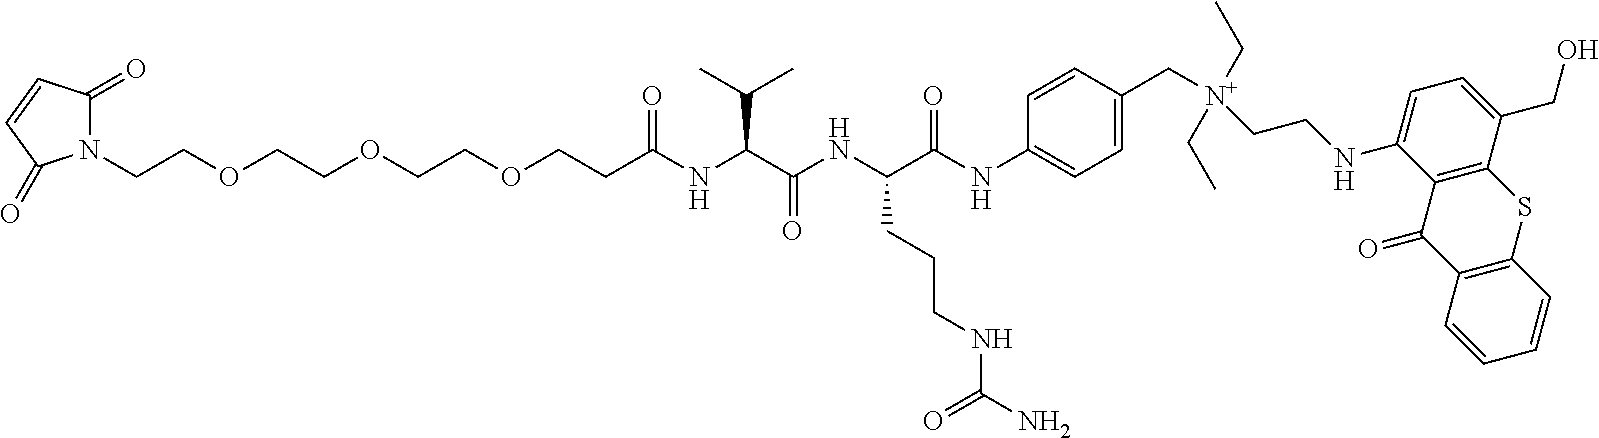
N1(CCOCCOCCOCCC(NC(C(NC(C(NC2=CC=C(C[N+](CCNC3=CC=C(CO)C4=C3C(=O)C3=C(S4)C=CC=C3)(CC)CC)C=C2)=O)CCCNC(N)=O)=O)C(C)C)=O)C(=O)C=CC1=O
